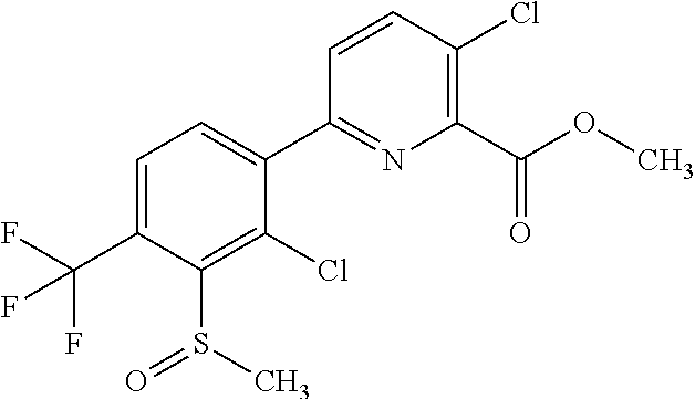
COC(C1=C(Cl)C=CC(C2=CC=C(C(F)(F)F)C(S(=O)C)=C2Cl)=N1)=O
